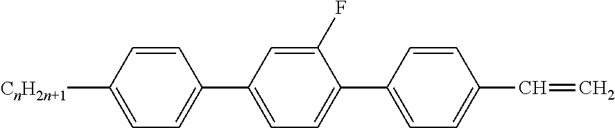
C1=CC([CnH2n+1])=CC=C1C1=CC=C(C2=CC=C(C=C)C=C2)C(F)=C1
